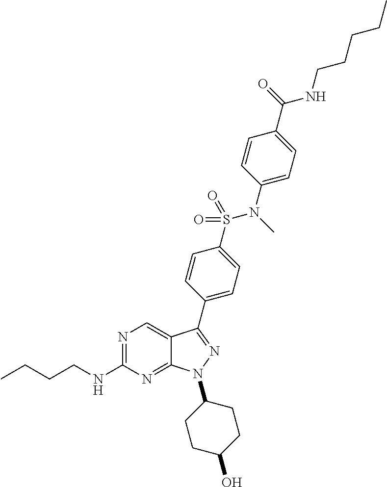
N1=C(NCCCC)N=C2C(=C1)C(C1=CC=C(S(N(C)C3=CC=C(C(=O)NCCCCC)C=C3)(=O)=O)C=C1)=NN2C1CCC(O)CC1
